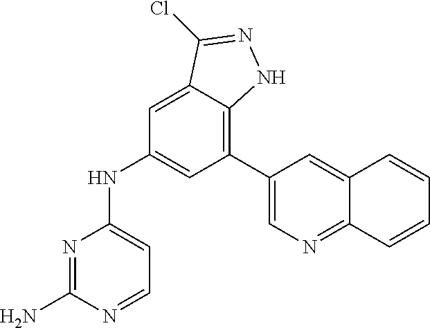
N1=C(N)N=CC=C1NC1=CC(C2=CN=C3C(=C2)C=CC=C3)=C2C(=C1)C(Cl)=NN2
